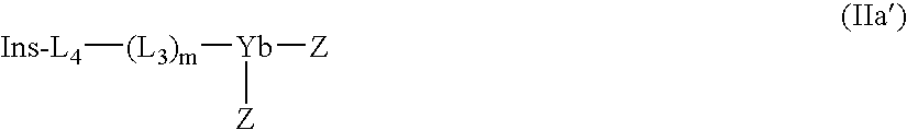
[(L3)m]([Yb]([Z])[Z])[Ins-L4]
